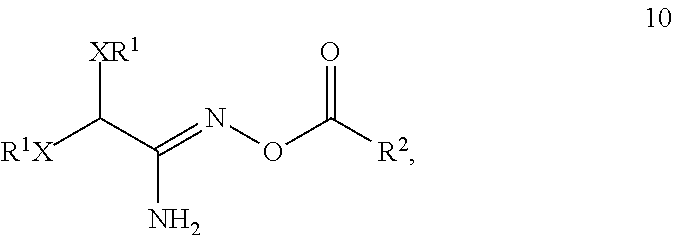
[R2]C(ON=C(C([R1X])[XR1])N)=O
